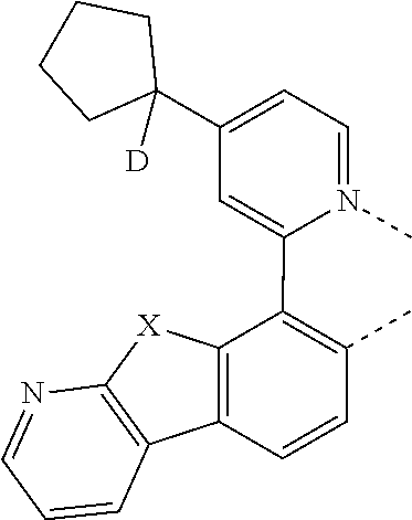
C1=N(C)C(C2=C(C)C=CC3=C2[X]C2=C3C=CC=N2)=CC(C2([D])CCCC2)=C1
